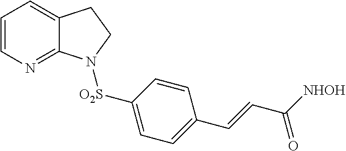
C1=CN=C2C(=C1)CCN2[O2S]C1=CC=C(C=CC([NHOH])=O)C=C1
